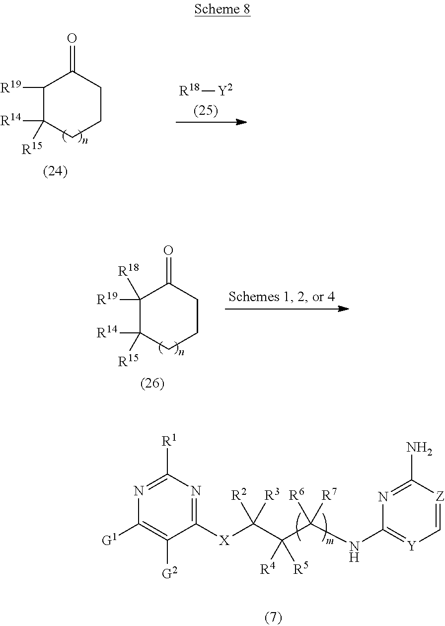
C1([R19])([R18])C([R14])([R15])CCCC1=O.N1=C([R1])N=C([X]C(C(C([R6])([R7])NC2=[Y]C=[Z]C(N)=N2)([R5])[R4])([R3])[R2])C([G2])=C1[G1].C1([R19])C([R14])([R15])CCCC1=O.[R18][Y2]
